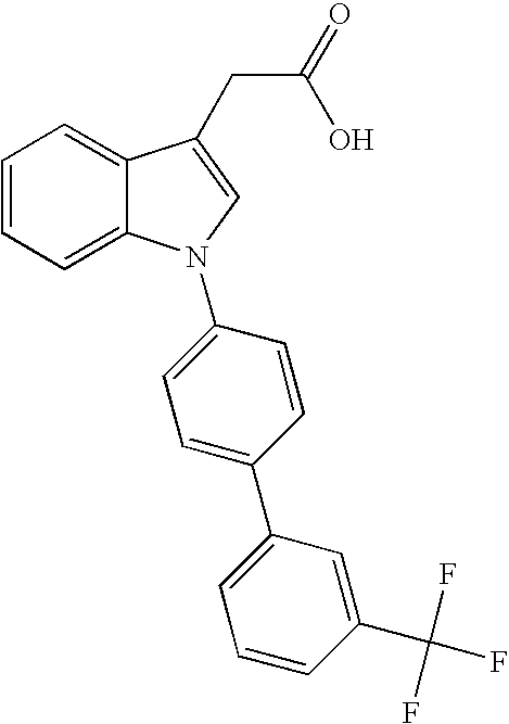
C1=CC=C2C(=C1)C(CC(=O)O)=CN2C1=CC=C(C2=CC=CC(C(F)(F)F)=C2)C=C1
